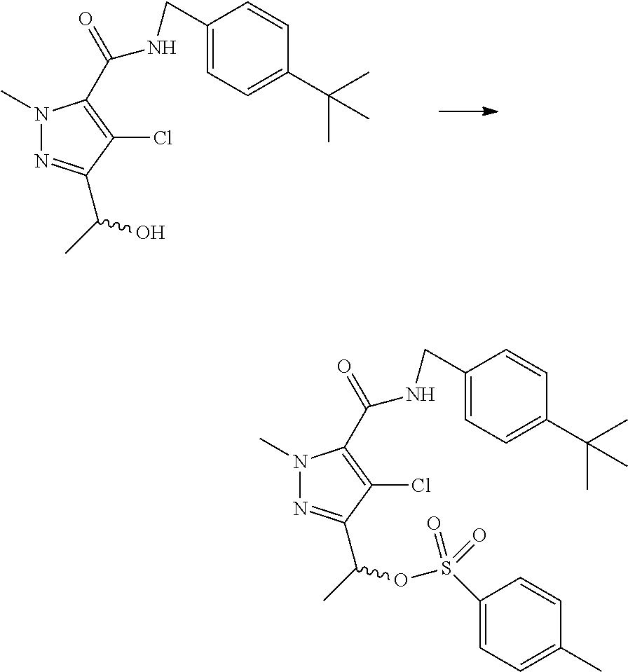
N1(C)N=C(C(C)O)C(Cl)=C1C(=O)NCC1=CC=C(C(C)(C)C)C=C1.N1(C)N=C(C(C)OS(C2=CC=C(C)C=C2)(=O)=O)C(Cl)=C1C(=O)NCC1=CC=C(C(C)(C)C)C=C1
